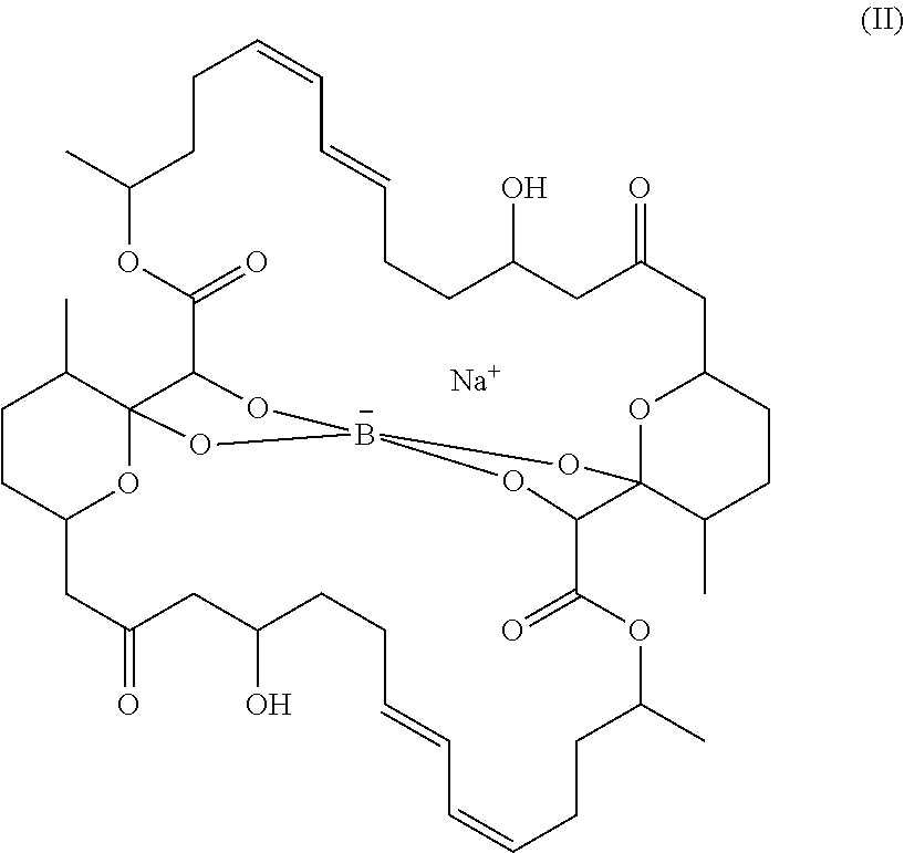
C1CC(C)OC(=O)C2O[B-]34OC25C(C)CCC(O5)CC(=O)CC(O)CCC=CC=CCCC(C)OC(=O)C(C2(OC(CC(=O)CC(O)CCC=CC=C1)CCC2C)O3)O4.[Na]
